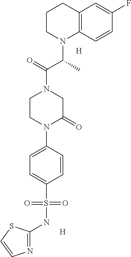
C12=C(C=CC(F)=C1)N(C(C(=O)N1CC(=O)N(C3=CC=C(S(NC4=NC=CS4)(=O)=O)C=C3)CC1)C)CCC2.[H].[H]
